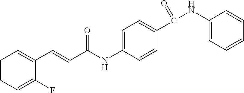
C1=CC=C(F)C(C=CC(NC2=CC=C(C(=O)NC3=CC=CC=C3)C=C2)=O)=C1
